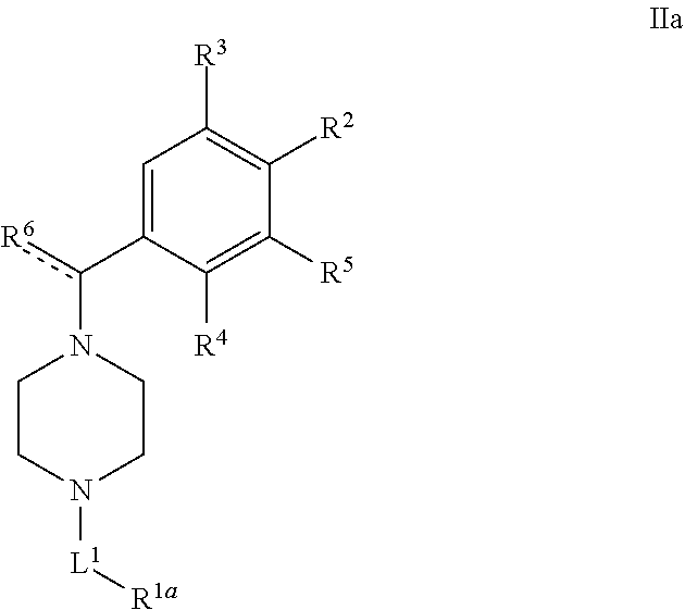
C1=C(c([R6])N2CCN([L1][R1a])CC2)C([R4])=C([R5])C([R2])=C1[R3]
